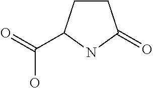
C1CC(C(=O)O)NC1=O
